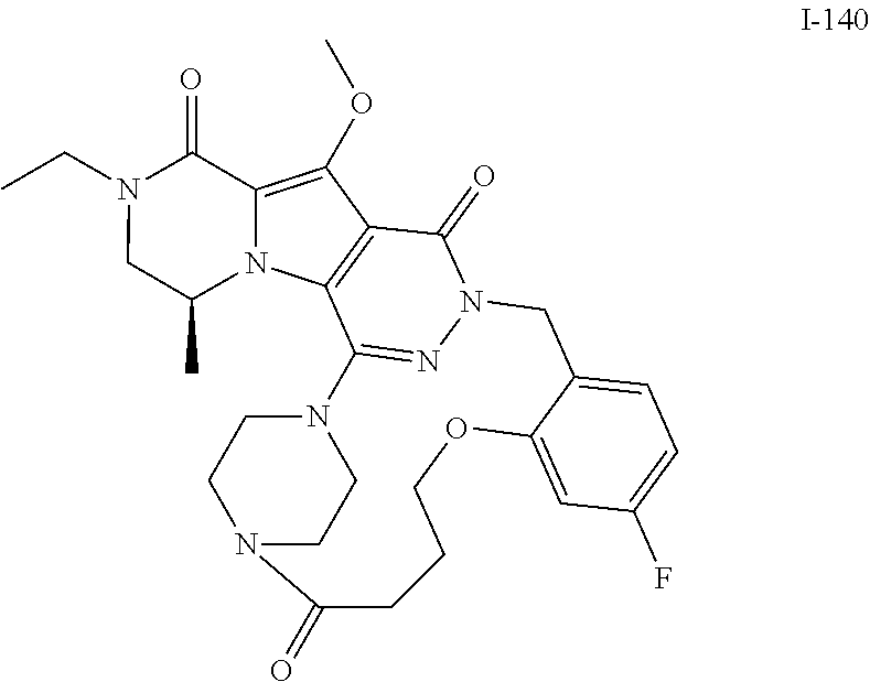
C1=C2C(=CC(F)=C1)OCCCC(=O)N1CCN(C3=NN(C2)C(=O)C2=C3N3C(=C2OC)C(=O)N(CC)CC3C)CC1
